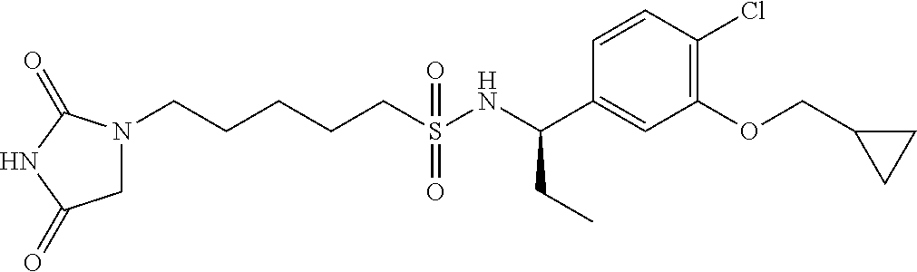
N1(CCCCCS(NC(C2=CC(OCC3CC3)=C(Cl)C=C2)CC)(=O)=O)CC(=O)NC1=O
